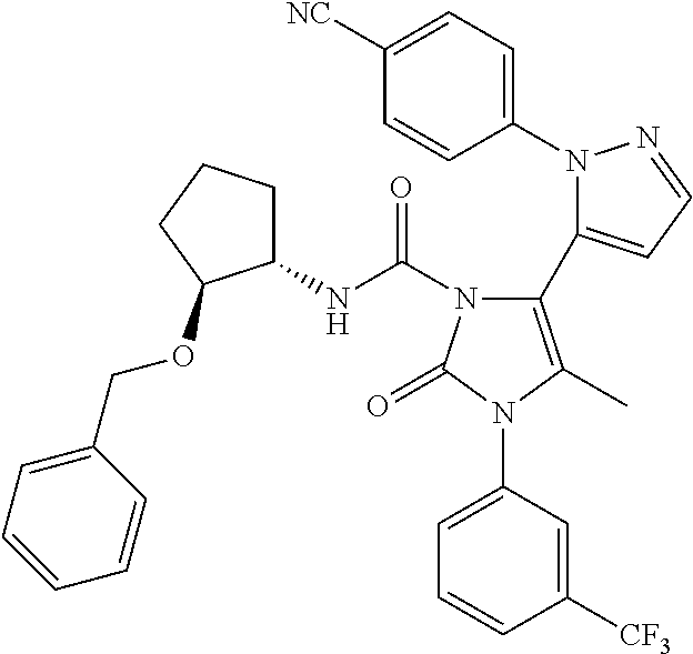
C1(N2N=CC=C2C2=C(C)N(C3=CC=CC([CF3])=C3)C(=O)N2C(NC2CCCC2OCC2=CC=CC=C2)=O)=CC=C([NC])C=C1
